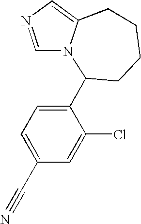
C1=NC=C2N1C(C1=CC=C(C#N)C=C1Cl)CCCC2
